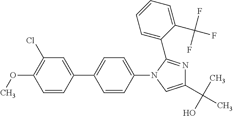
C1=CC(C2=CC=C(N3C=C(C(C)(O)C)N=C3C3=CC=CC=C3C(F)(F)F)C=C2)=CC(Cl)=C1OC
